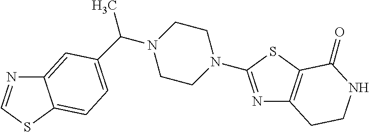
N1=CSC2=CC=C(C(C)N3CCN(C4=NC5=C(S4)C(=O)NCC5)CC3)C=C12
